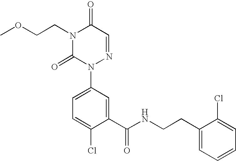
N1(CCOC)C(=O)N(C2=CC=C(Cl)C(C(NCCC3=CC=CC=C3Cl)=O)=C2)N=CC1=O
